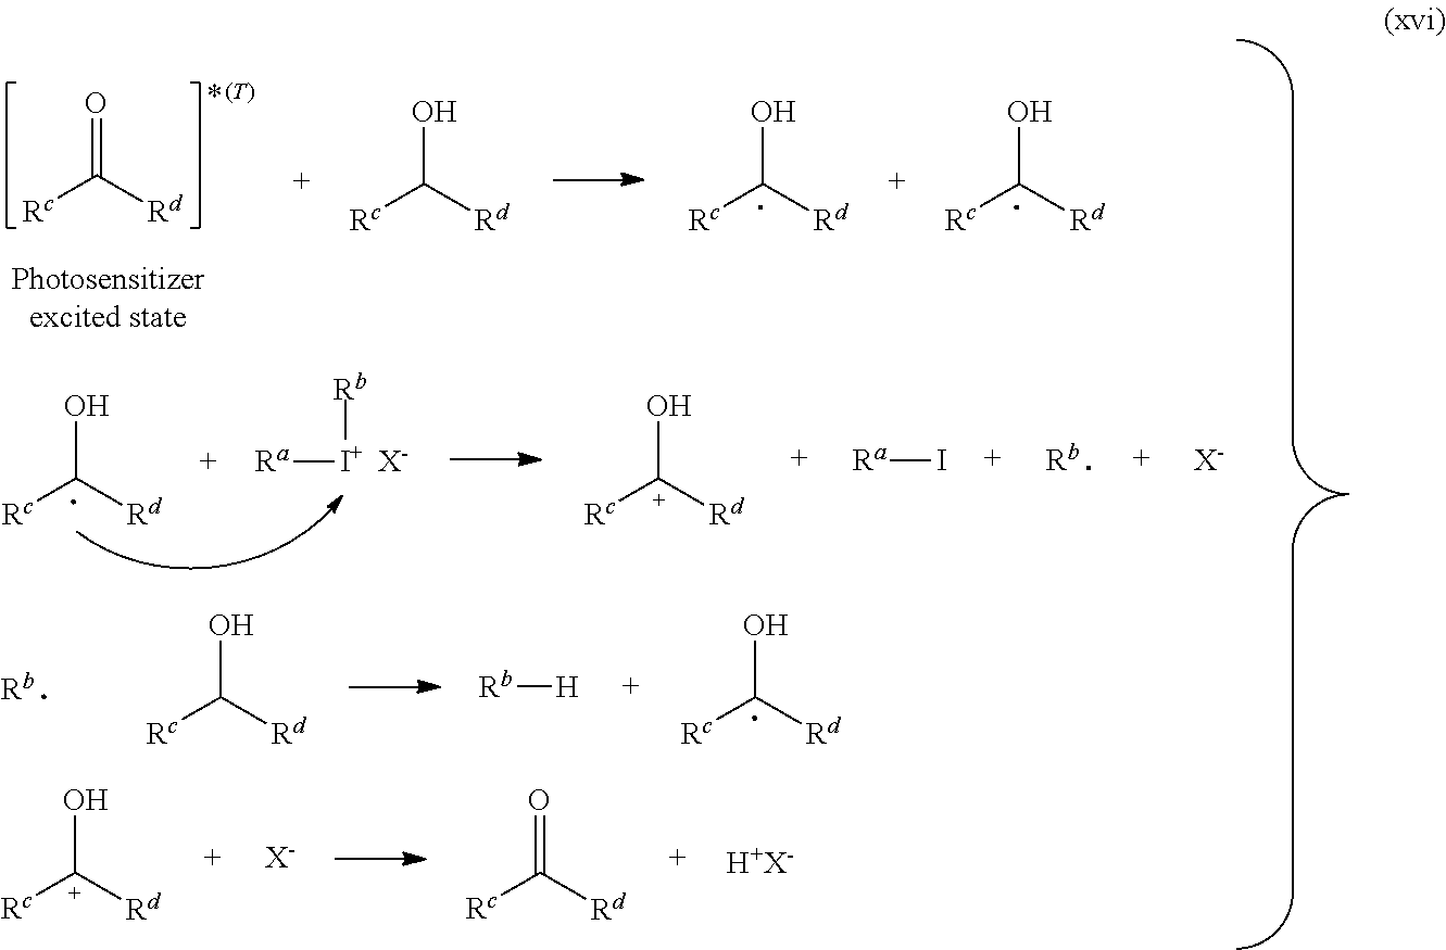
OC([Rd])[Rc].OC([Rd])[Rc].OC([Rd])[Rc].[Ra][I+][Rb].[X-].OC([Rd])[Rc].O[C+]([Rd])[Rc].[Ra]I.[Rb].[X-].OC([Rd])[Rc].[Rb].[Rb][H].OC([Rd])[Rc].O[C+]([Rd])[Rc].[X-].O=C([Rd])[Rc].[H+X-].O=C([Rd])[Rc].[(T)]
